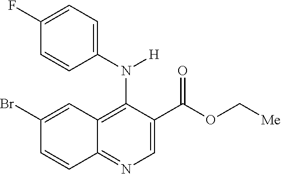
C1(N([H])C2=C3C(=NC=C2C(OC[Me])=O)C=CC(Br)=C3)=CC=C(F)C=C1
